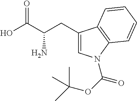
OC(C(CC1=CN(C(OC(C)(C)C)=O)C2=C1C=CC=C2)N)=O
